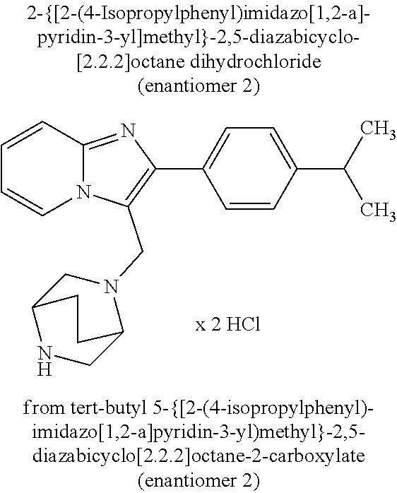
C1=CC2=NC(C3=CC=C(C(C)C)C=C3)=C(CN3CC4NCC3CC4)N2C=C1
